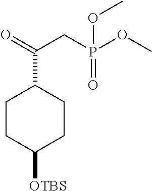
C1CC([OTBS])CCC1C(=O)CP(OC)(OC)=O
